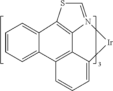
N12=CSC3=C1C1=C(C=CC=C1[Ir]2)C1=CC=CC=C31
